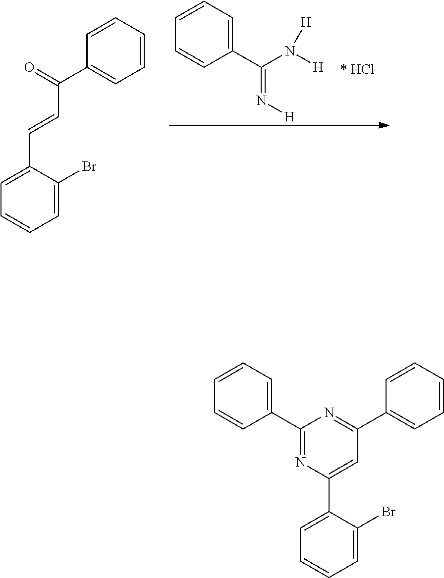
C1(C(=N[H])N([H])[H])=CC=CC=C1.C1=C(Br)C(C=CC(=O)C2=CC=CC=C2)=CC=C1.C1=C(Br)C(C2=CC(C3=CC=CC=C3)=NC(C3=CC=CC=C3)=N2)=CC=C1
